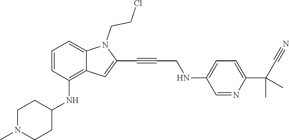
C1=NC(C(C#N)(C)C)=CC=C1NCC#CC1=CC2=C(NC3CCN(C)CC3)C=CC=C2N1CCCl
